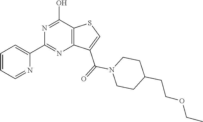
C1(C2=CC=CC=N2)=NC2=C(C(O)=N1)SC=C2C(=O)N1CCC(CCOCC)CC1
